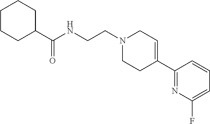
N1(CCNC(C2CCCCC2)=O)CCC(C2=NC(F)=CC=C2)=CC1
